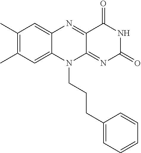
C1(C)=C(C)C=C2C(=C1)N=C1C(=NC(=O)NC1=O)N2CCCC1=CC=CC=C1
